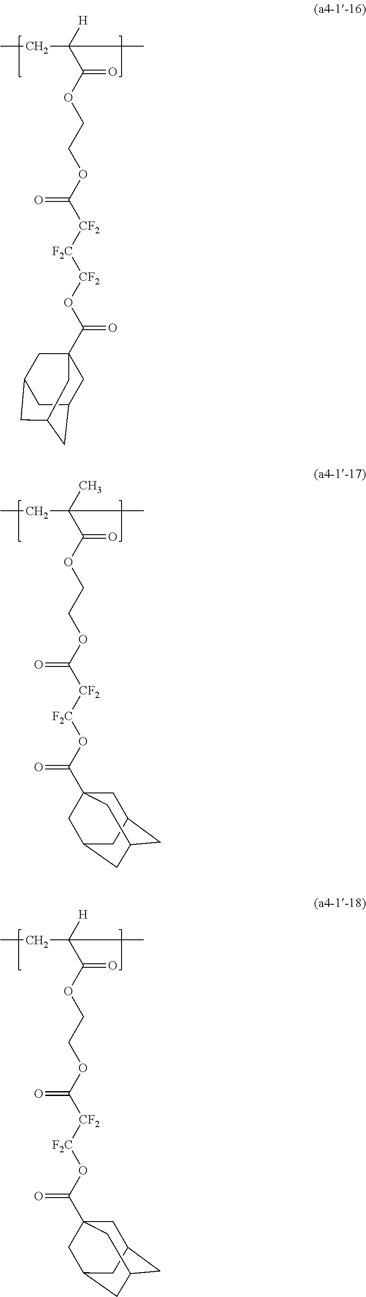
CCC(C(OCCOC(=O)[CF2][F2C][CF2]OC(C12CC3CC(CC(C1)C3)C2)=O)=O)([H])C.CCC(C(OCCOC(=O)[CF2][F2C]OC(=O)C12CC3CC(CC(C1)C3)C2)=O)(C)C.CCC(C(OCCOC(=O)[CF2][F2C]OC(=O)C12CC3CC(CC(C1)C3)C2)=O)([H])C
